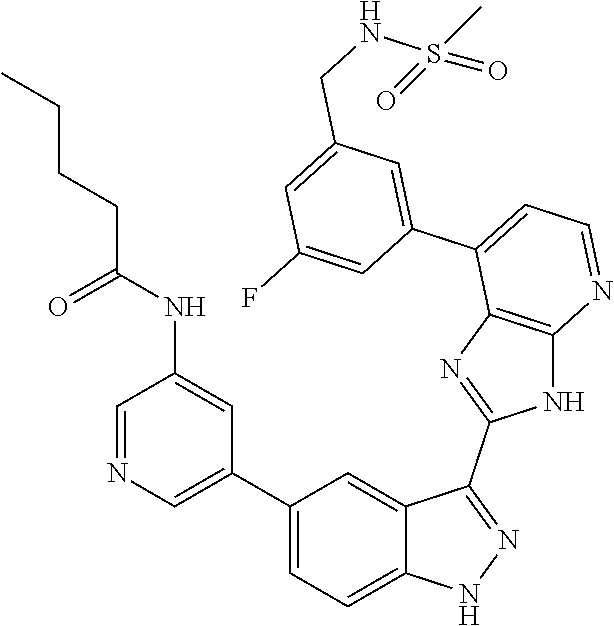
C1=NC=C(C2=CC=C3C(=C2)C(C2=NC4=C(N2)N=CC=C4C2=CC(CNS(=O)(C)=O)=CC(F)=C2)=NN3)C=C1NC(CCCC)=O
